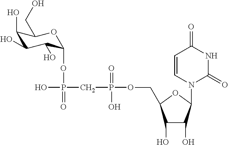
C1(O)C(O)C(N2C(=O)NC(=O)C=C2)OC1COP(CP(O)(=O)OC1C(O)C(O)C(O)C(CO)O1)(=O)O
